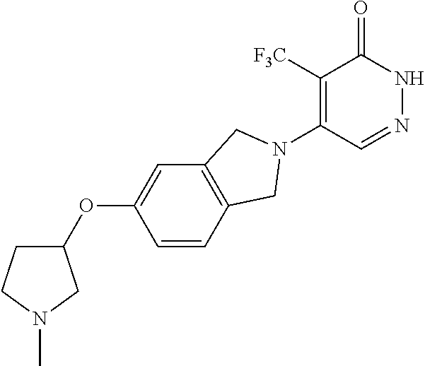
C1([F3C])=C(N2CC3=C(C=C(OC4CCN(C)C4)C=C3)C2)C=NNC1=O
